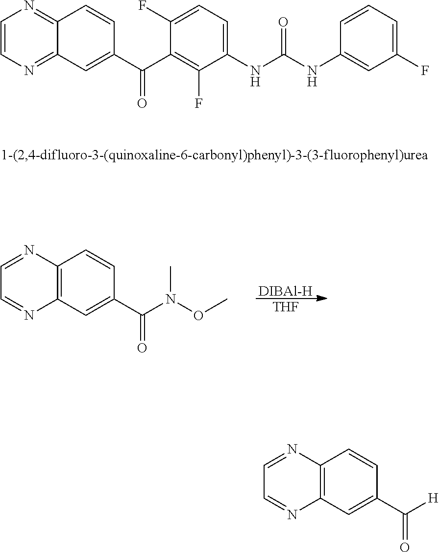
C12=NC=CN=C1C=C(C(C1=C(F)C(NC(NC3=CC(F)=CC=C3)=O)=CC=C1F)=O)C=C2.[DIBAl-H].[THF].C12=C(C=C(C(N(OC)C)=O)C=C1)N=CC=N2.C12=C(C=C(C([H])=O)C=C1)N=CC=N2
